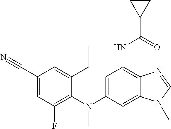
C1(CC)=CC(C#N)=CC(F)=C1N(C1=CC(NC(=O)C2CC2)=C2C(=C1)N(C)C=N2)C
